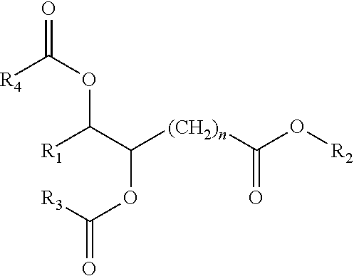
[R4]C(OC(C([(CH2)n]C(O[R2])=O)OC([R3])=O)[R1])=O
